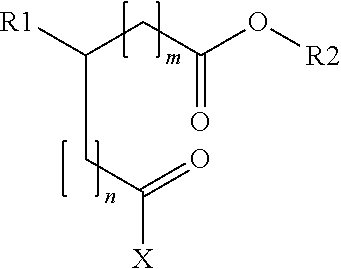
[R1]C(CC(O[R2])=O)CC([X])=O
